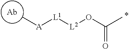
[A]([L1][L2]OC(C)=O)C.[Ab]
